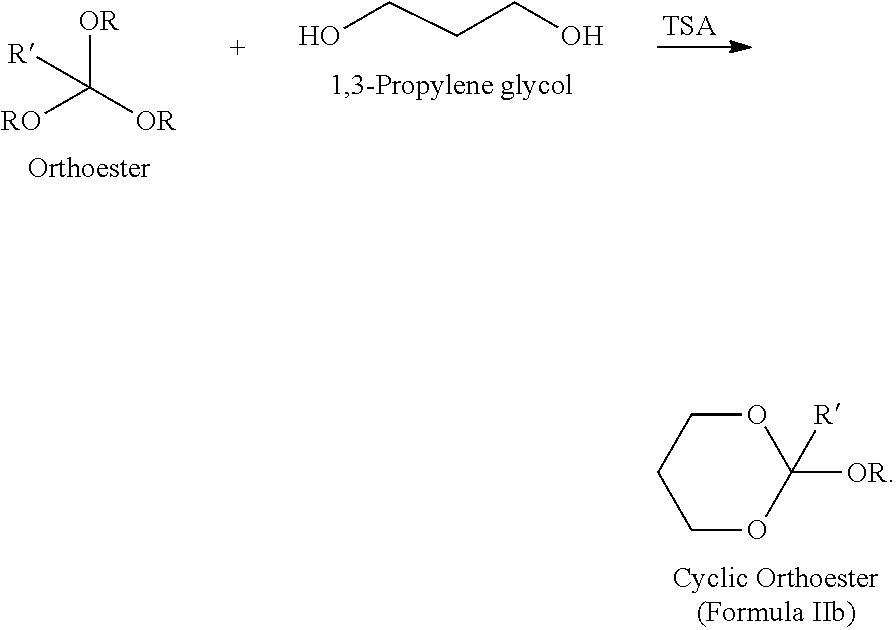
C1OC([OR])([R])OCC1.[OR]C([OR])([RO])[R].[TSA].C(CO)CO
